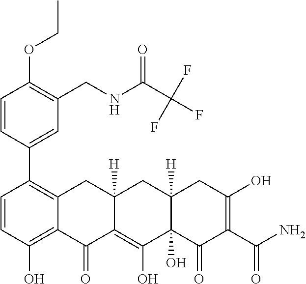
C1=CC(O)=C2C(=C1C1=CC(CNC(C(F)(F)F)=O)=C(OCC)C=C1)CC1([H])C(=C(O)C3(O)C([H])(C1)CC(O)=C(C(N)=O)C3=O)C2=O
